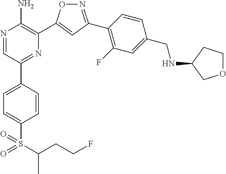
N1=C(C2=C(F)C=C(CNC3COCC3)C=C2)C=C(C2=C(N)N=CC(C3=CC=C(S(=O)(=O)C(CCF)C)C=C3)=N2)O1
